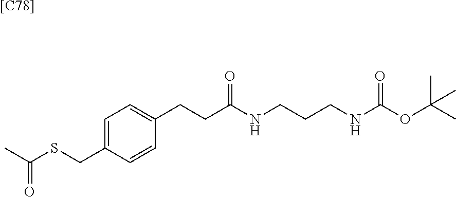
C1=C(CSC(C)=O)C=CC(CCC(NCCCNC(OC(C)(C)C)=O)=O)=C1.[[C78]]
